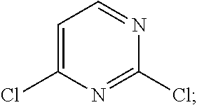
C1=C(Cl)N=C(Cl)N=C1
